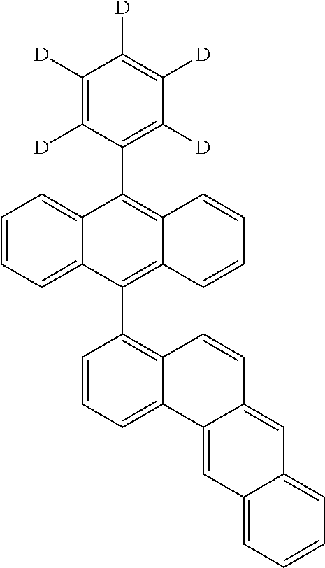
C1([D])=C([D])C(C2=C3C(=C(C4=C5C(=CC=C4)C4=CC6=CC=CC=C6C=C4C=C5)C4=CC=CC=C24)C=CC=C3)=C([D])C([D])=C1[D]
